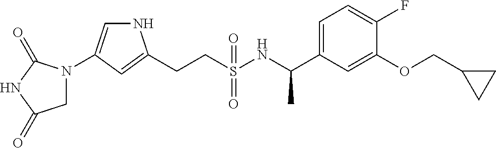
C(CS(NC(C1=CC=C(F)C(OCC2CC2)=C1)C)(=O)=O)C1=CC(N2CC(=O)NC2=O)=CN1
